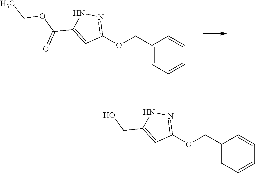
C1(COC2=NNC(CO)=C2)=CC=CC=C1.C1(COC2=NNC(C(OCC)=O)=C2)=CC=CC=C1
